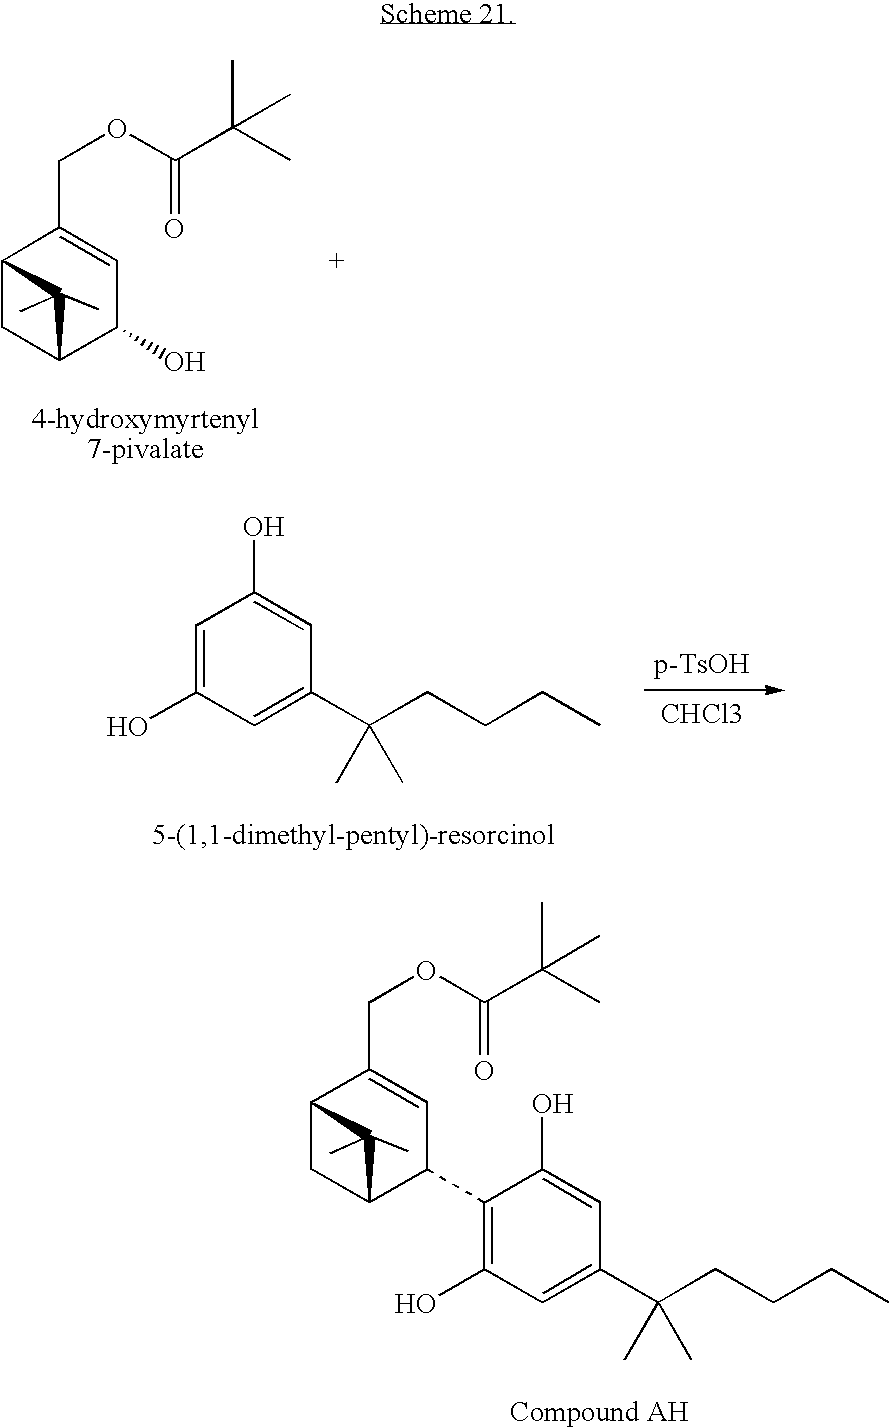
C(C1=CC(O)=C(C2C3CC(C(COC(C(C)(C)C)=O)=C2)C3(C)C)C(O)=C1)(CCCC)(C)C.C12CC(C1(C)C)C(O)C=C2COC(C(C)(C)C)=O.C(C1=CC(O)=CC(O)=C1)(CCCC)(C)C.[CHCl3]
